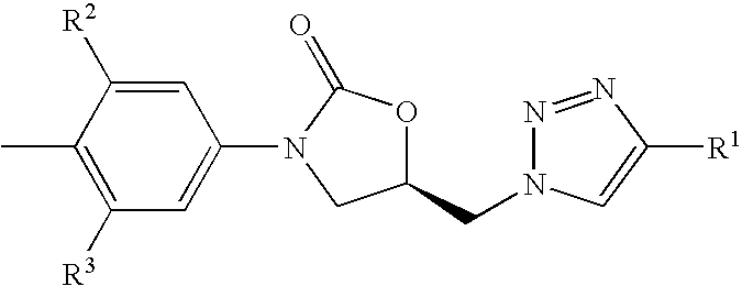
CC1=C([R3])C=C(N2CC(CN3N=NC([R1])=C3)OC2=O)C=C1[R2]
